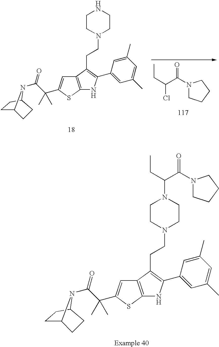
C12=C(SC(C(C(=O)N3C4CCC3CC4)(C)C)=C1)NC(C1=CC(C)=CC(C)=C1)=C2CCN1CCN(C(C(=O)N2CCCC2)CC)CC1.C12=C(SC(C(C(=O)N3C4CCC3CC4)(C)C)=C1)NC(C1=CC(C)=CC(C)=C1)=C2CCN1CCNCC1.ClC(C(=O)N1CCCC1)CC
